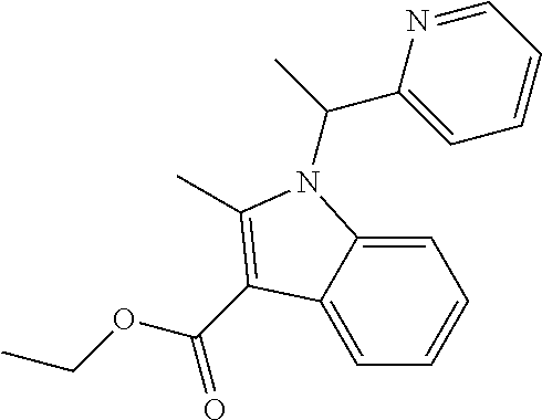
C(OCC)(=O)C1=C(C)N(C(C)C2=CC=CC=N2)C2=CC=CC=C21
